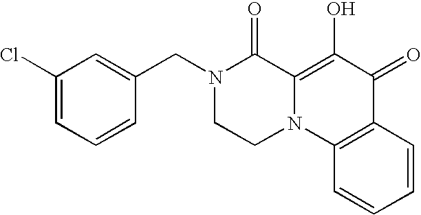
C1=C(CN2CCN3C(=C(O)C(=O)C4=C3C=CC=C4)C2=O)C=CC=C1Cl
